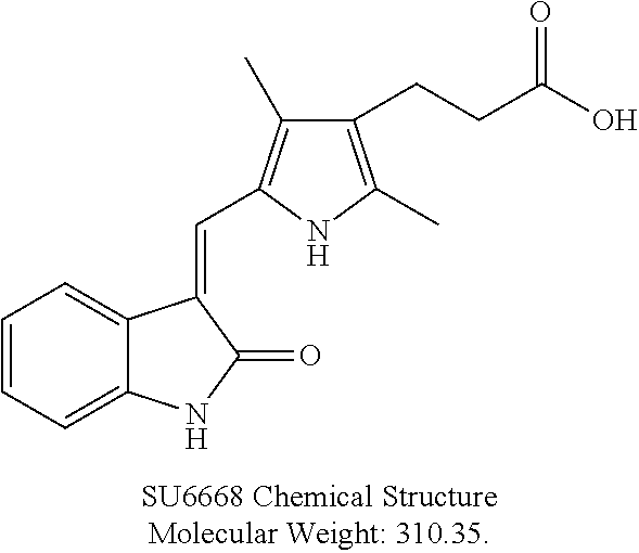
C1(CCC(O)=O)=C(C)NC(C=C2C3=CC=CC=C3NC2=O)=C1C
